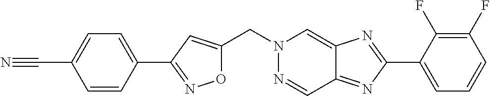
C(N1N=CC2=NC(C3=CC=CC(F)=C3F)=NC2=C1)C1=CC(C2=CC=C(C#N)C=C2)=NO1
